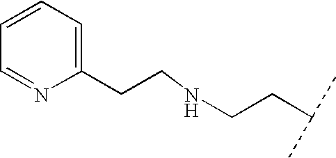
C1(CCNCCC(C)C)=CC=CC=N1
